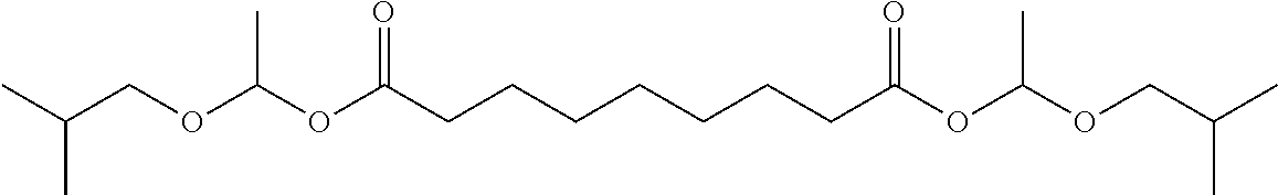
C(CCCC(OC(OCC(C)C)C)=O)CCCC(OC(OCC(C)C)C)=O
